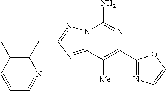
C12=NC(CC3=C(C)C=CC=N3)=NN1C(N)=NC(C1=NC=CO1)=C2[Me]
